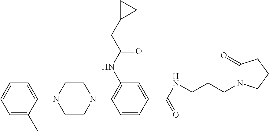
C1=C(C)C(N2CCN(C3=C(NC(=O)CC4CC4)C=C(C(=O)NCCCN4CCCC4=O)C=C3)CC2)=CC=C1
